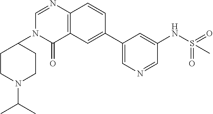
C1(=O)C2=C(N=CN1C1CCN(C(C)C)CC1)C=CC(C1=CN=CC(NS(=O)(=O)C)=C1)=C2
